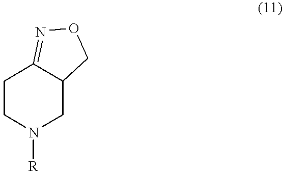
C1CN([R])CC2C1=NOC2
